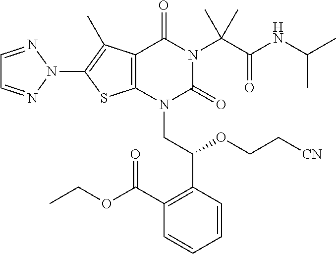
C12=C(N(CC(C3=C(C(OCC)=O)C=CC=C3)OCC[CN])C(=O)N(C(C(NC(C)C)=O)(C)C)C1=O)SC(N1N=CC=N1)=C2C
